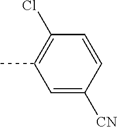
C1=C([CN])C=CC(Cl)=C1C
